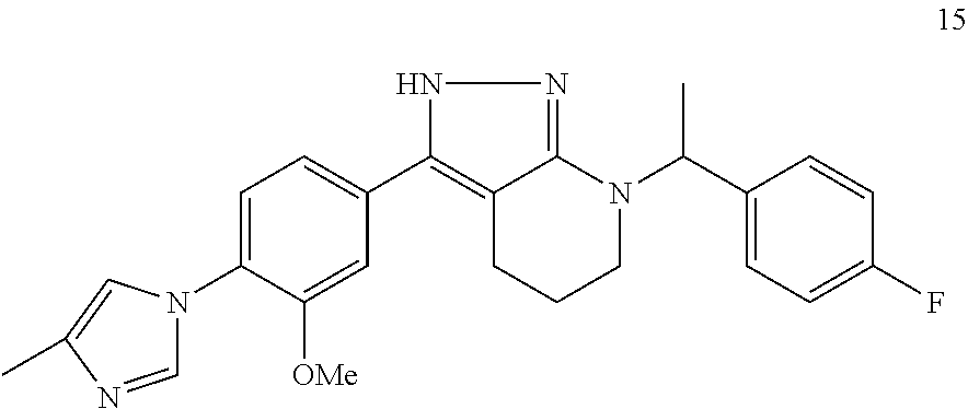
N1(C2=CC=C(C3=C4CCCN(C(C)C5=CC=C(F)C=C5)C4=NN3)C=C2[OMe])C=NC(C)=C1
